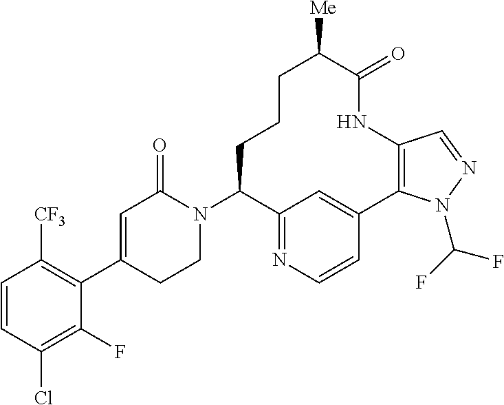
C1=CC(Cl)=C(F)C(C2=CC(=O)N(C3C4=NC=CC(=C4)C4=C(NC(=O)C([Me])CCC3)C=NN4C(F)F)CC2)=C1[CF3]
